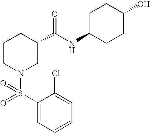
C1=C(Cl)C(S(=O)(N2CC(C(NC3CCC(O)CC3)=O)CCC2)=O)=CC=C1
